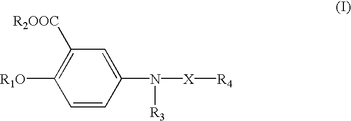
C1([R2OOC])=C([R1O])C=CC(N([X][R4])[R3])=C1
